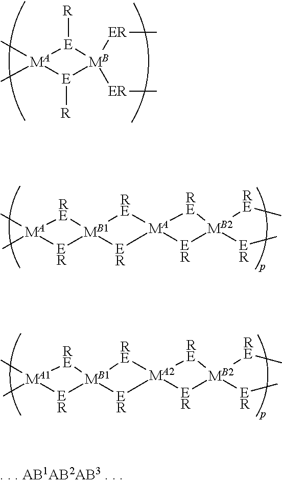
C[MA1]1(C)[RE][MB1]2([ER]1)[RE][MA2]1([ER]2)[RE][MB2]([ER]C)([RE]C)[ER]1.C[MA]1(C)[RE][MB1]2([ER]1)[RE][MA]1([ER]2)[RE][MB2]([ER]C)([RE]C)[ER]1.C[MA]1(C)[E]([R])[MB]([ER]C)([ER]C)[E]1[R]
